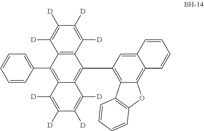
C1(C2=C3C(=C(C4=C5C(=C6C(=C4)C=CC=C6)OC4=C5C=CC=C4)C4=C2C([D])=C([D])C([D])=C4[D])C([D])=C([D])C([D])=C3[D])=CC=CC=C1
